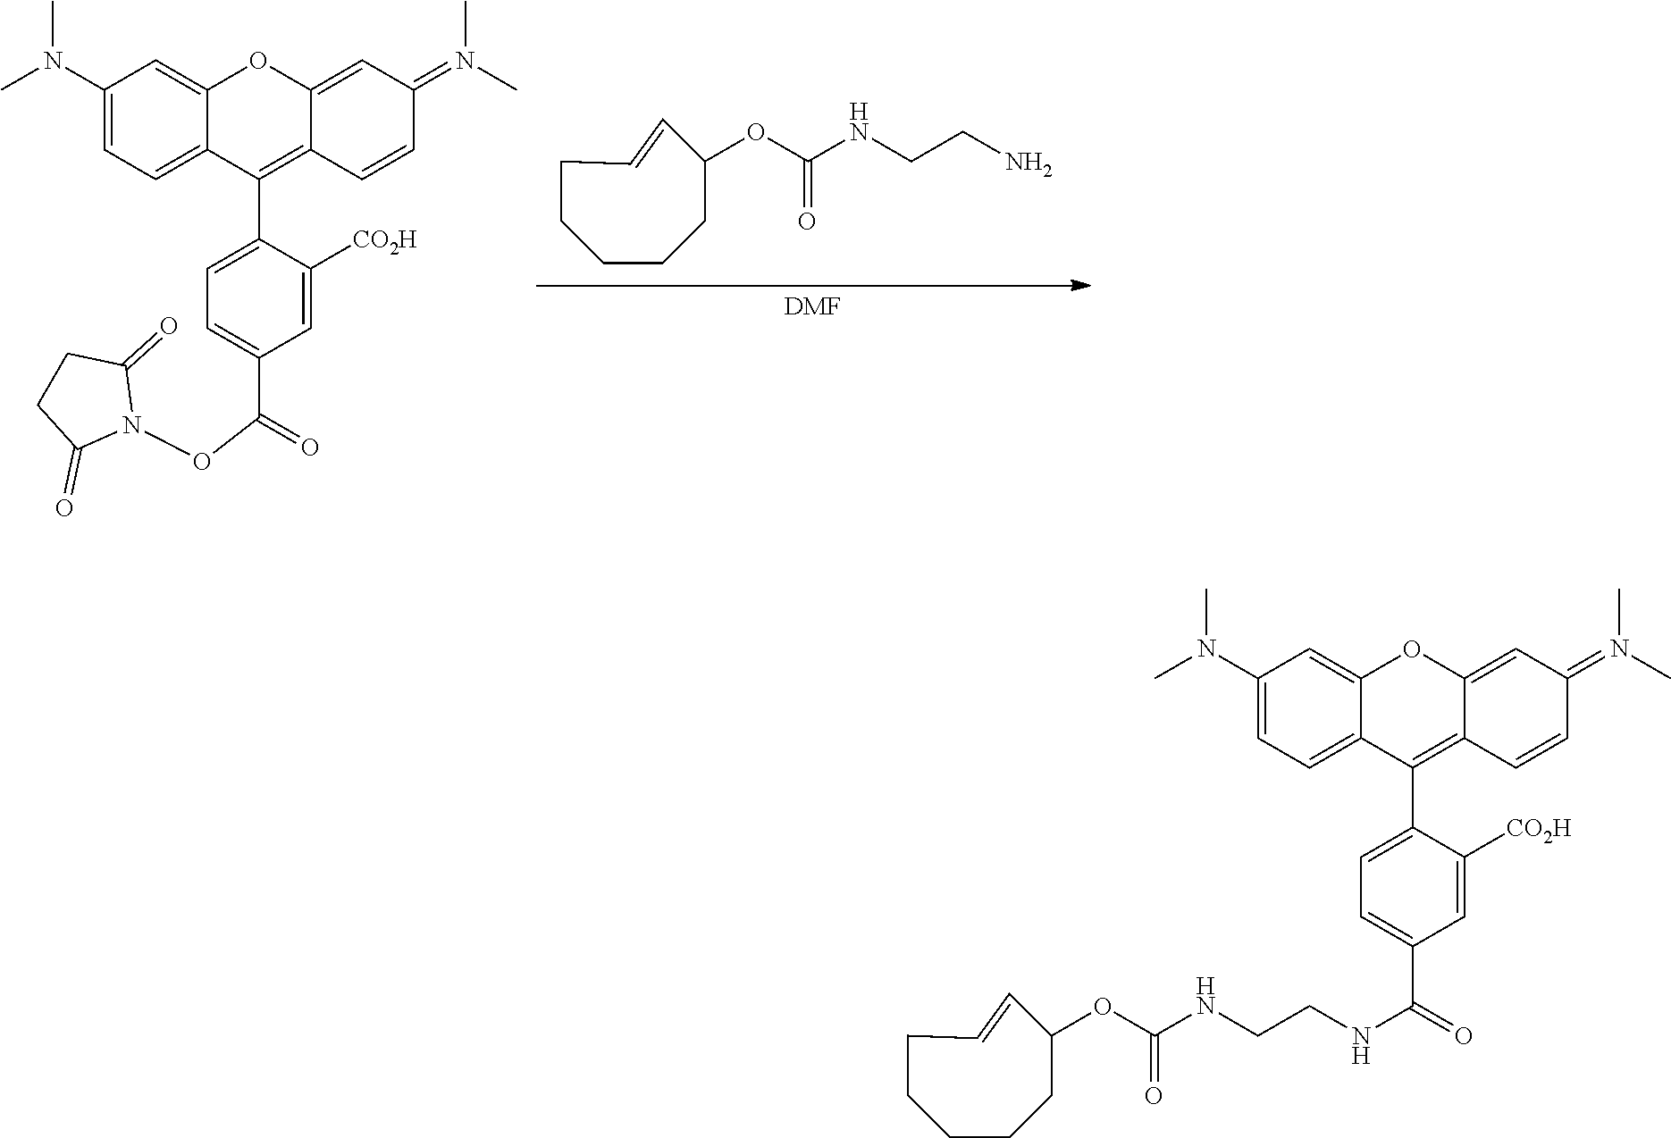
C1(N(C)C)=CC=C2C(=C1)OC1=CC(=N(C)C)C=CC1=C2C1=CC=C(C(=O)ON2C(=O)CCC2=O)C=C1[CO2H].NCCNC(OC1C=CCCCCC1)=O.[DMF].C1(N(C)C)=CC=C2C(=C1)OC1=CC(=N(C)C)C=CC1=C2C1=CC=C(C(=O)NCCNC(OC2C=CCCCCC2)=O)C=C1[CO2H]
